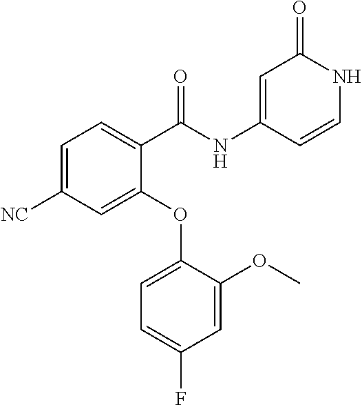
C1(NC(C2=CC=C([NC])C=C2OC2=CC=C(F)C=C2OC)=O)=CC(=O)NC=C1
